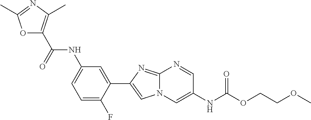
C1=NC2=NC(C3=CC(NC(C4=C(C)N=C(C)O4)=O)=CC=C3F)=CN2C=C1NC(OCCOC)=O
